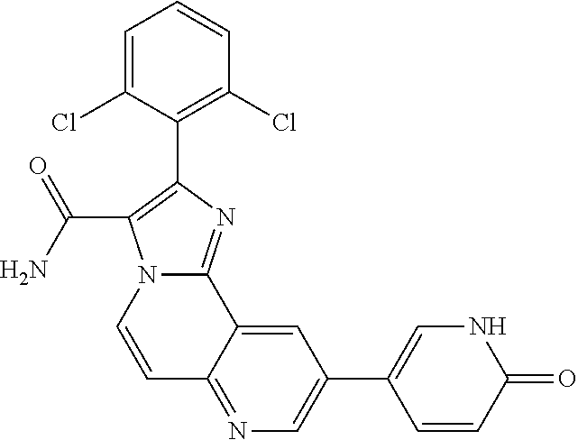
C1=C(Cl)C(C2=C(C(N)=O)N3C(=N2)C2=CC(C4=CNC(=O)C=C4)=CN=C2C=C3)=C(Cl)C=C1
